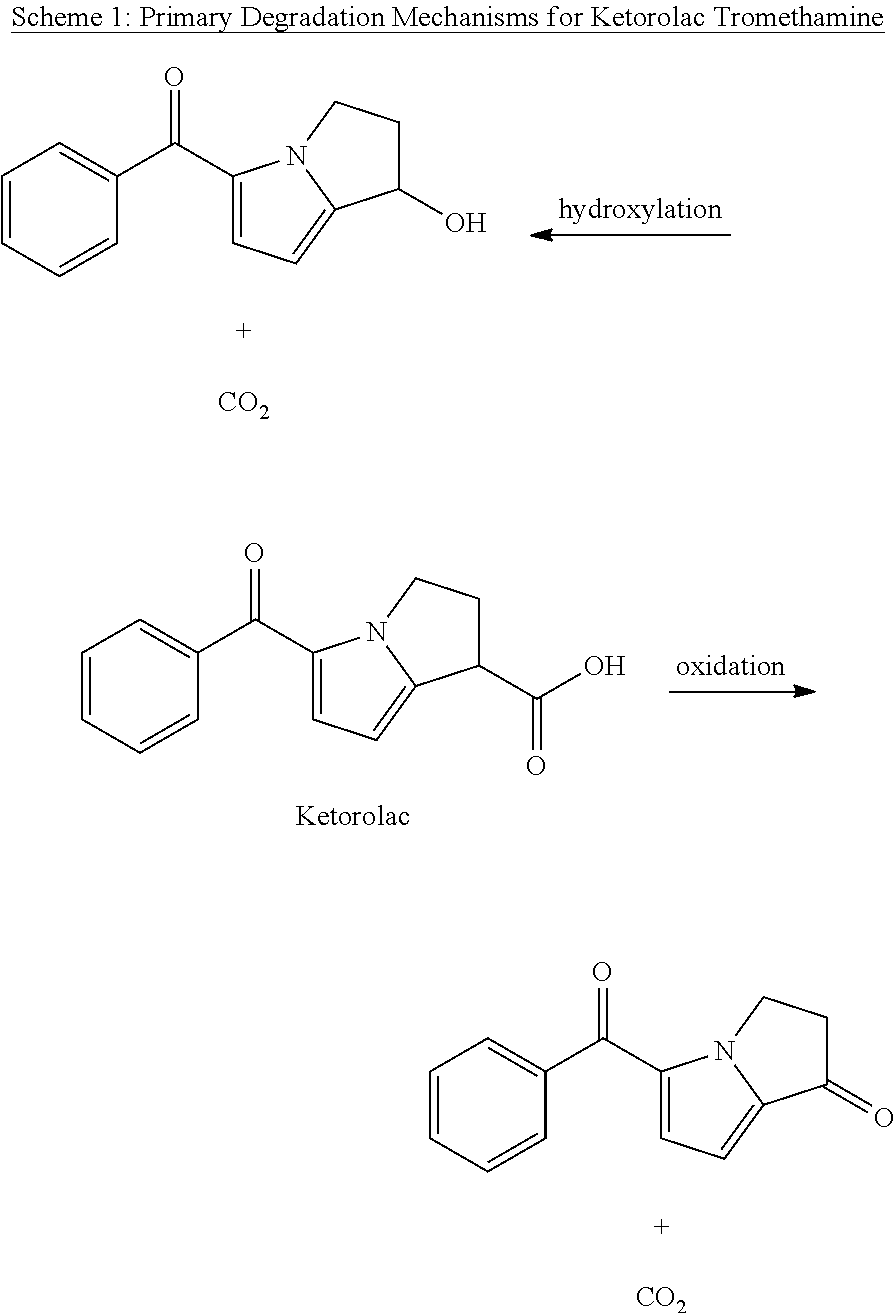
C1=CC=CC(C(C2=CC=C3N2CCC3=O)=O)=C1.[CO2].C1=CC=CC(C(C2=CC=C3N2CCC3O)=O)=C1.[CO2].C1=CC=CC(C(C2=CC=C3N2CCC3C(O)=O)=O)=C1
